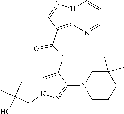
N12C(=C(C(NC3=CN(CC(C)(C)O)N=C3N3CCCC(C)(C)C3)=O)C=N1)N=CC=C2
